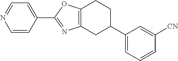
C12=C(CC(C3=CC=CC([CN])=C3)CC1)N=C(C1=CC=NC=C1)O2
